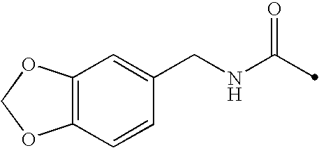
C(NC(=O)C)C1=CC2=C(C=C1)OCO2
